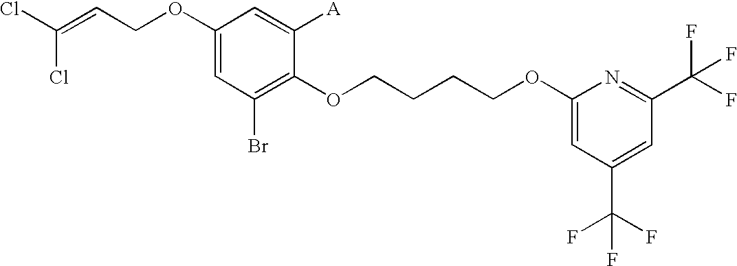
C1(OCC=C(Cl)Cl)=CC(Br)=C(OCCCCOC2=CC(C(F)(F)F)=CC(C(F)(F)F)=N2)C([A])=C1
